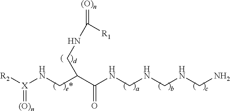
[R2][X](NCC(C(NCNCNCN)=O)CNC(=[(O)n])[R1])=[(O)n]
